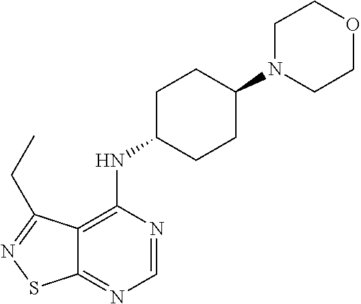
C1=NC(NC2CCC(N3CCOCC3)CC2)=C2C(=N1)SN=C2CC
